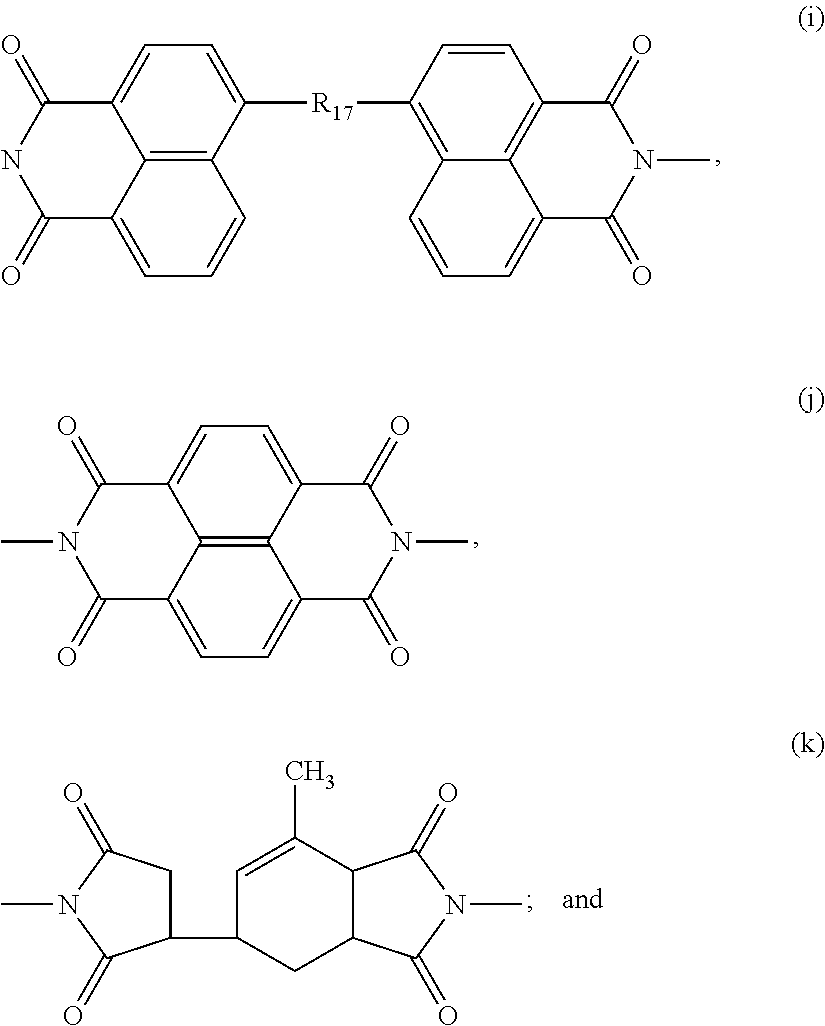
C1(=O)C2=CC=CC3=C2C(=CC=C3[R17]C2=C3C4=C(C=C2)C(=O)N(C)C(=O)C4=CC=C3)C(=O)N1.C1(=O)C2=CC=C3C4=C2C(=CC=C4C(=O)N(C)C3=O)C(=O)N1C.C1=C(C)C2C(CC1C1CC(=O)N(C)C1=O)C(=O)N(C)C2=O
